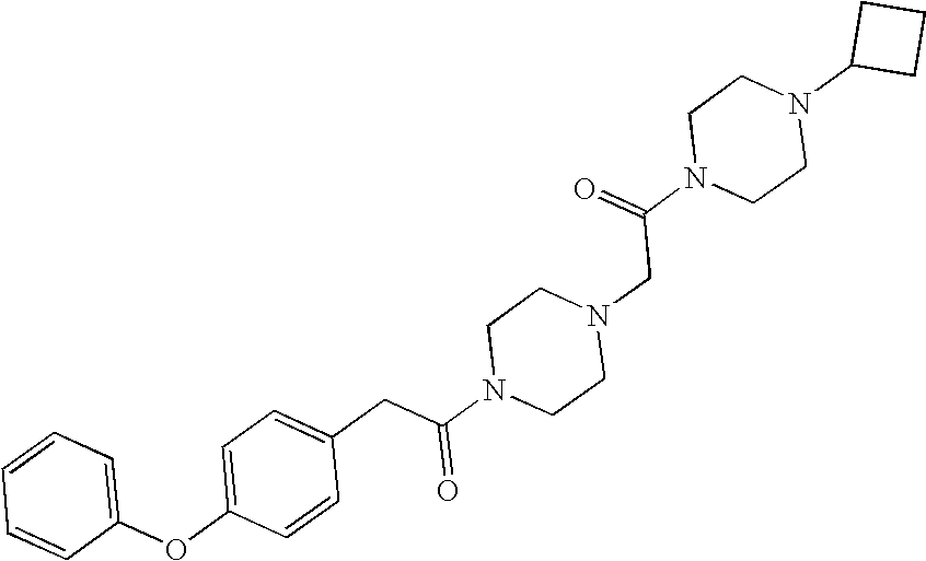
C1=CC=CC(OC2=CC=C(CC(N3CCN(CC(N4CCN(C5CCC5)CC4)=O)CC3)=O)C=C2)=C1
